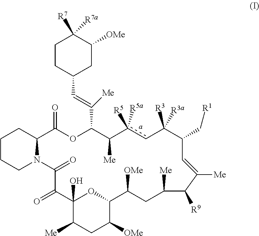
C1CC(C=C(C2C([Me])c([R5])([R5a])cC([R3])([R3a])C(C[R1])C=C([Me])C([R9])C([Me])CC([OMe])C3OC(O)(C(=O)C(=O)N4C(C(=O)O2)CCCC4)C([Me])CC3[OMe])[Me])CC([OMe])C1([R7a])[R7]
